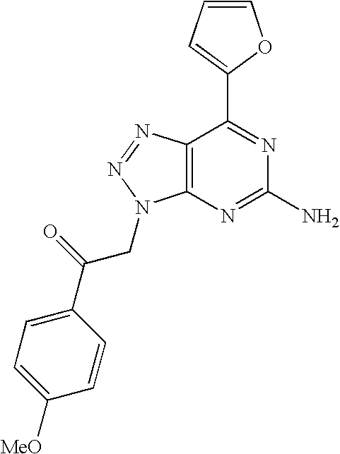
C1=CC=C(C2=NC(N)=NC3=C2N=NN3CC(=O)C2=CC=C([MeO])C=C2)O1
